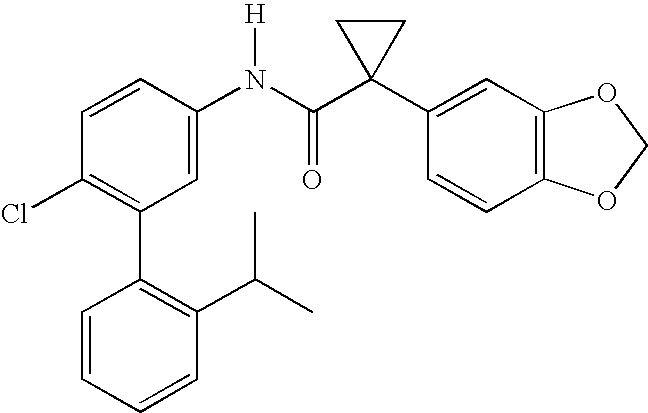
C1=CC(N(C(C2(C3=CC4=C(C=C3)OCO4)CC2)=O)[H])=CC(C2=C(C(C)C)C=CC=C2)=C1Cl
